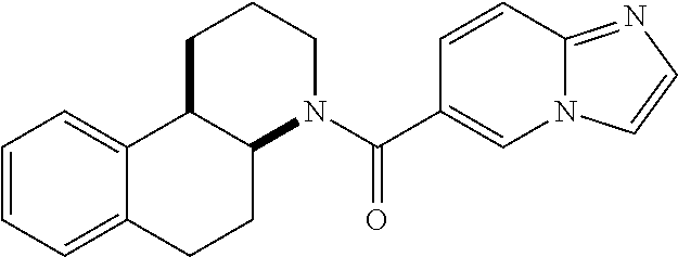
C12C(CCCN1C(C1=CN3C(=NC=C3)C=C1)=O)C1=CC=CC=C1CC2
